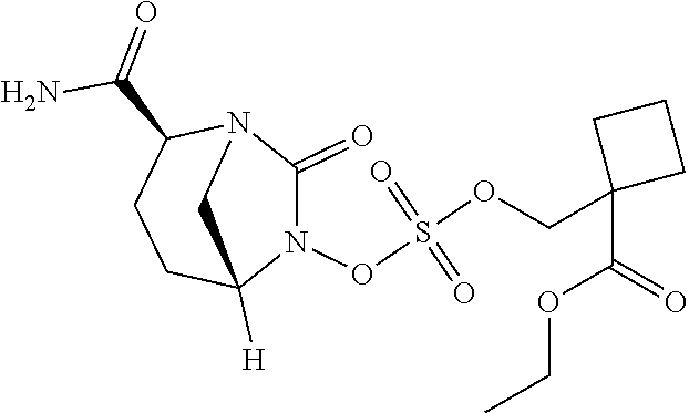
C1C(C(=O)N)N2C(=O)N(OS(OCC3(C(OCC)=O)CCC3)(=O)=O)C([H])(C1)C2
